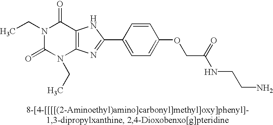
N1(CC)C(=O)N(CC)C2=C(C1=O)NC(C1=CC=C(OCC(NCCN)=O)C=C1)=N2
